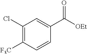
[F3C]C1=C(Cl)C=C(C([OEt])=O)C=C1
